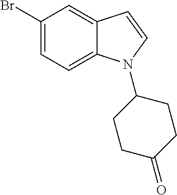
C1(Br)=CC=C2C(=C1)C=CN2C1CCC(=O)CC1
